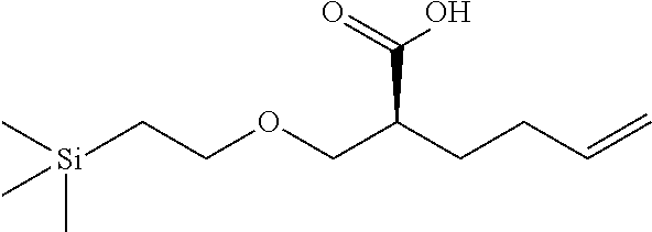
[Si](CCOCC(CCC=C)C(=O)O)(C)(C)C
